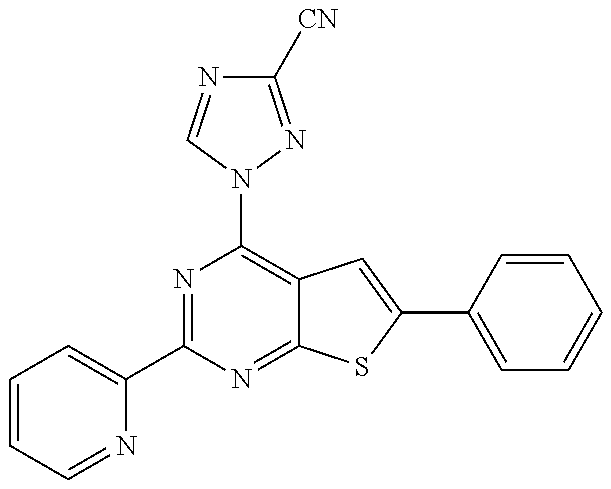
C1=CC=NC(C2=NC(N3C=NC([CN])=N3)=C3C(=N2)SC(C2=CC=CC=C2)=C3)=C1
